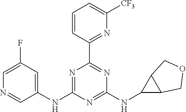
C1=CC(C2=NC(NC3C4C3COC4)=NC(NC3=CC(F)=CN=C3)=N2)=NC([CF3])=C1
